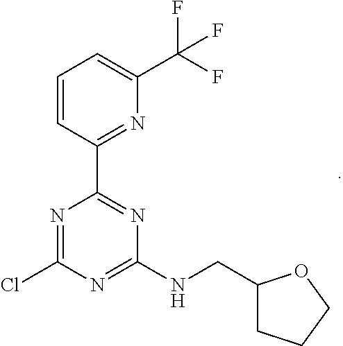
N1=C(Cl)N=C(NCC2CCCO2)N=C1C1=NC(C(F)(F)F)=CC=C1
